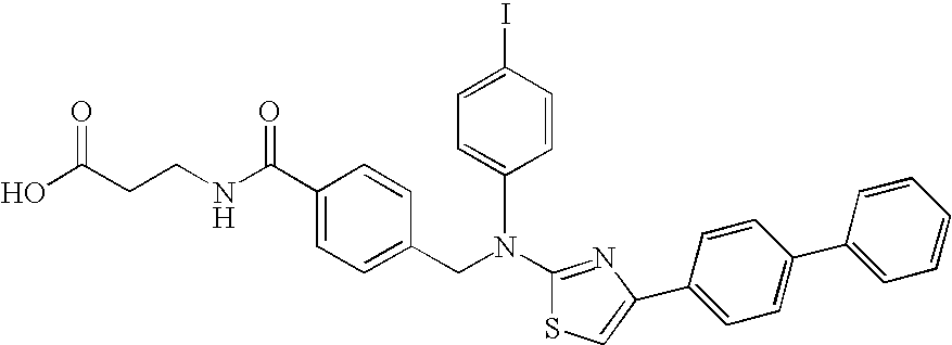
N(C1=NC(C2=CC=C(C3=CC=CC=C3)C=C2)=CS1)(CC1=CC=C(C(NCCC(O)=O)=O)C=C1)C1=CC=C(I)C=C1
